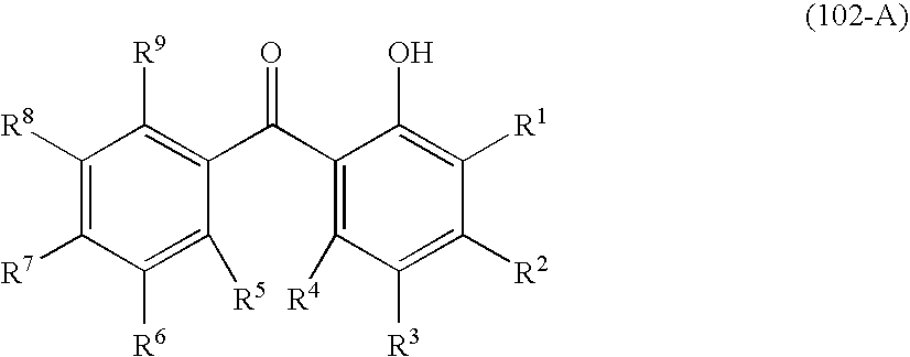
C1([R8])=C([R7])C([R6])=C([R5])C(C(C2=C([R4])C([R3])=C([R2])C([R1])=C2O)=O)=C1[R9]
